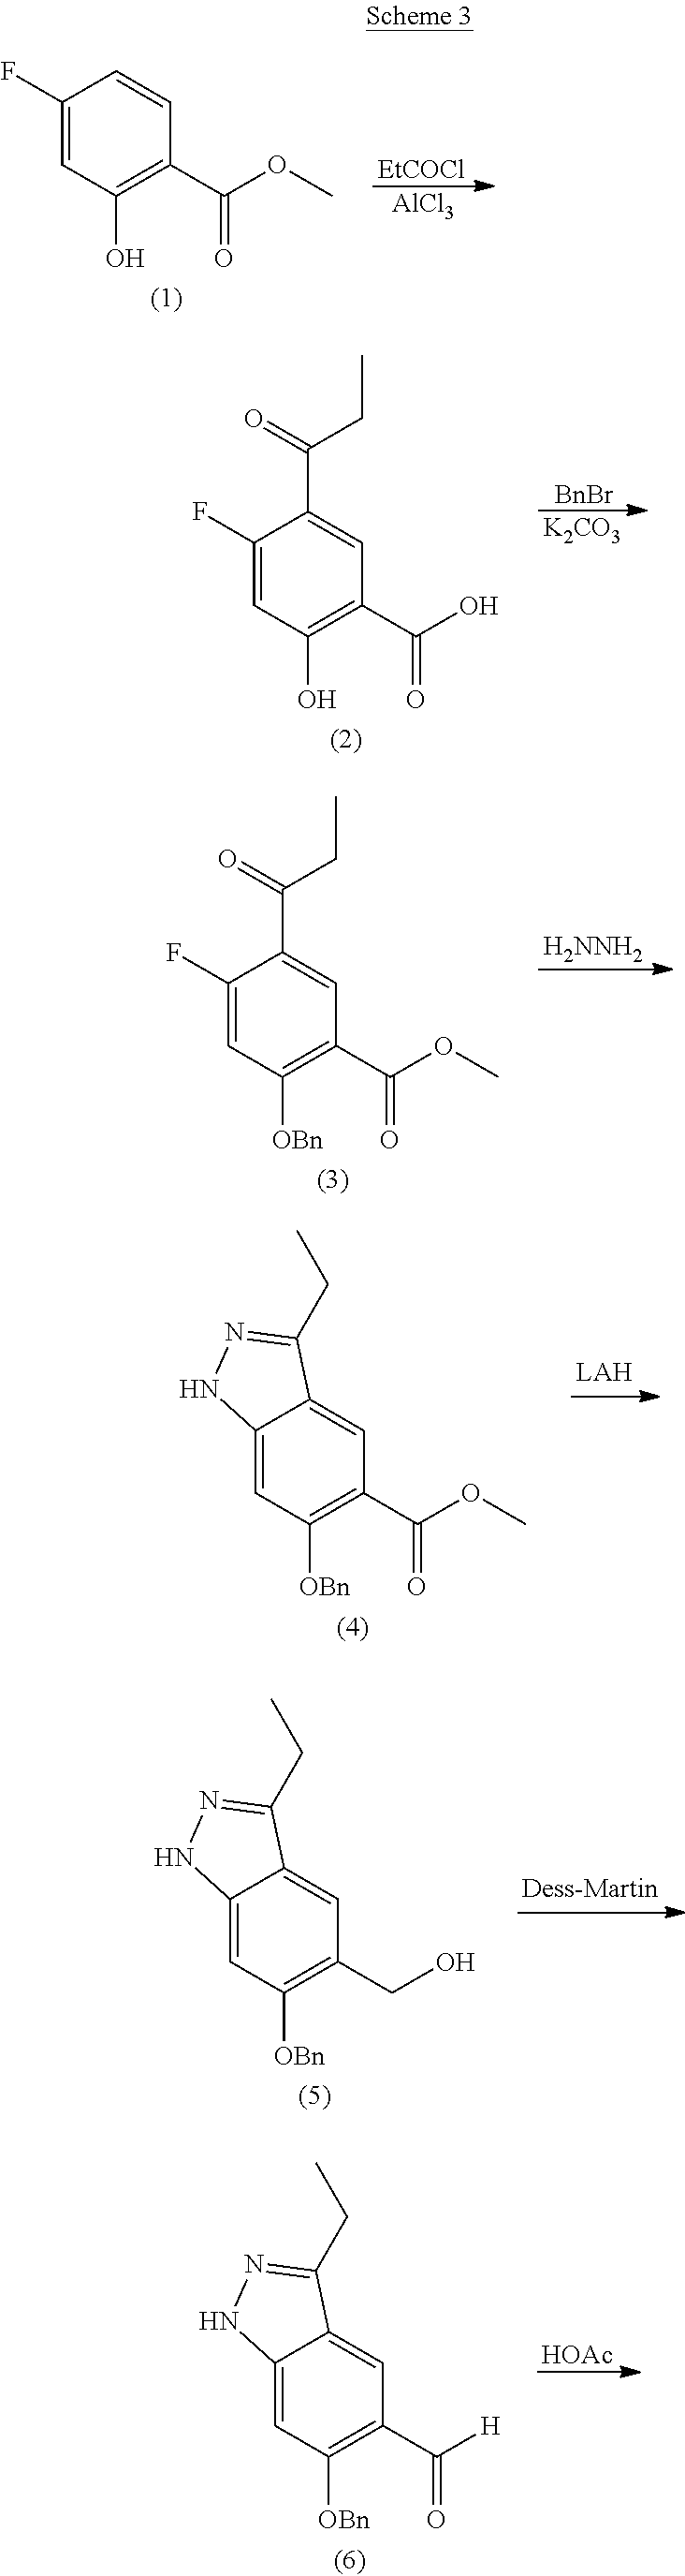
C1(F)=CC(O)=C(C(OC)=O)C=C1.[EtCOCl].[AlCl3].C1(F)=CC(O)=C(C(O)=O)C=C1C(CC)=O.[BnBr].[K2CO3].C1(F)=CC([OBn])=C(C(OC)=O)C=C1C(CC)=O.[H2NNH2].C12=CC([OBn])=C(C(OC)=O)C=C1C(CC)=NN2.C12=CC([OBn])=C(CO)C=C1C(CC)=NN2.C12=CC([OBn])=C(C([H])=O)C=C1C(CC)=NN2.[HOAc]
